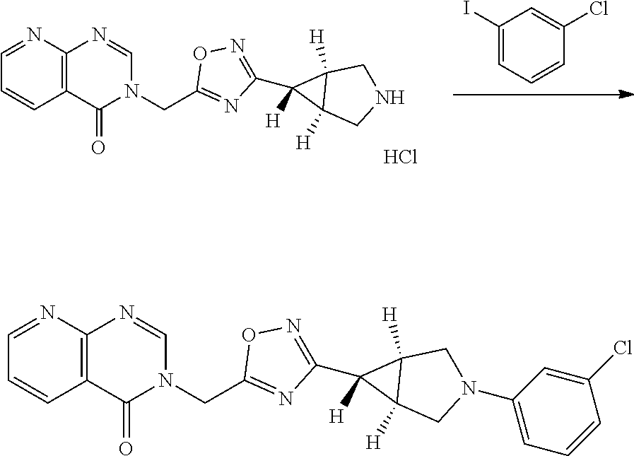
C1(I)=CC=CC(Cl)=C1.C1(CN2C=NC3=C(C2=O)C=CC=N3)=NC(C2([H])C3([H])CNCC32[H])=NO1.Cl.C1(CN2C=NC3=C(C2=O)C=CC=N3)=NC(C2([H])C3([H])CN(C4=CC=CC(Cl)=C4)CC32[H])=NO1
